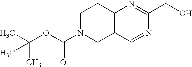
N1(C(OC(C)(C)C)=O)CCC2=C(C1)C=NC(CO)=N2
